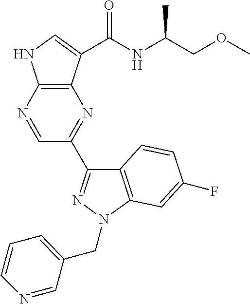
N1=CC(C2=NN(CC3=CC=CN=C3)C3=C2C=CC(F)=C3)=NC2=C1NC=C2C(NC(COC)C)=O
